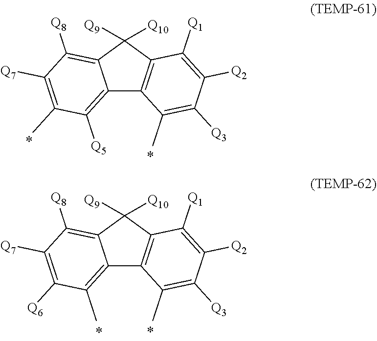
C12=C([Q5])C(C)=C([Q7])C([Q8])=C1C([Q10])([Q9])C1=C2C(C)=C([Q3])C([Q2])=C1[Q1].C12=C(C)C([Q6])=C([Q7])C([Q8])=C1C([Q10])([Q9])C1=C2C(C)=C([Q3])C([Q2])=C1[Q1]
